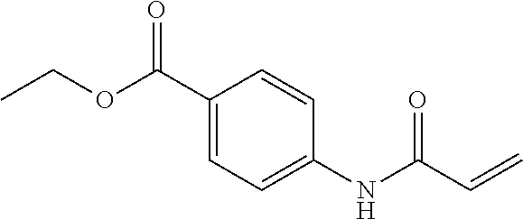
C1(C(OCC)=O)=CC=C(NC(C=C)=O)C=C1
